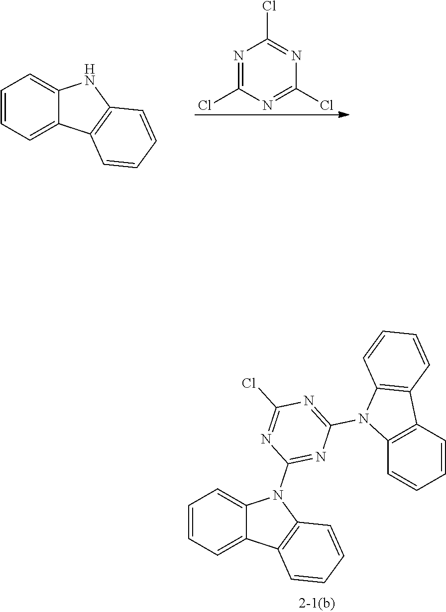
C12=CC=CC=C1N(C1=NC(N3C4=C(C5=C3C=CC=C5)C=CC=C4)=NC(Cl)=N1)C1=C2C=CC=C1.C12=CC=CC=C1NC1=C2C=CC=C1.ClC1=NC(Cl)=NC(Cl)=N1
